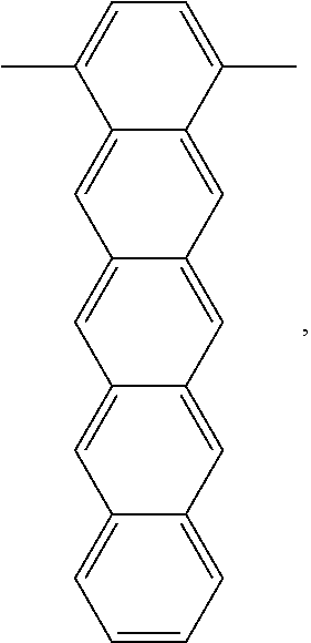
C1=CC=C2C(=C1)C=C1C(=C2)C=C2C(=C1)C=C1C(=C2)C(C)=CC=C1C
